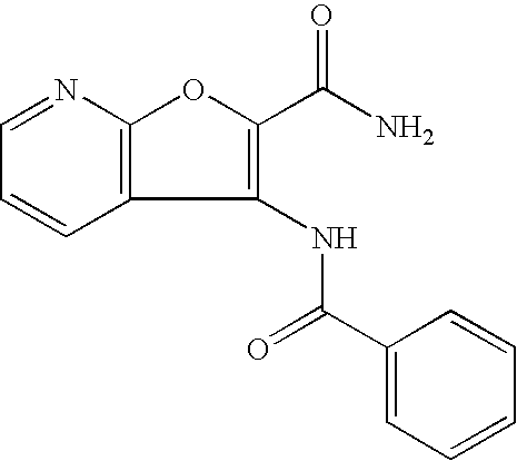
C12=C(N=CC=C1)OC(C(N)=O)=C2NC(C1=CC=CC=C1)=O
